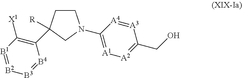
C1CC(C2=C([X1])[B1]=[B2][B3]=[B4]2)([R])CN1C1=[A1][A2]=C(CO)[A3]=[A4]1
